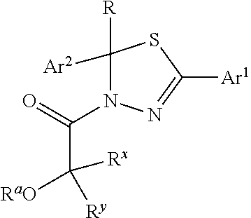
C1([R])([Ar2])N(C(C([RaO])([Rx])[Ry])=O)N=C([Ar1])S1
